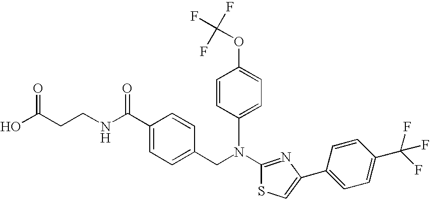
N(C1=NC(C2=CC=C(C(F)(F)F)C=C2)=CS1)(CC1=CC=C(C(NCCC(O)=O)=O)C=C1)C1=CC=C(OC(F)(F)F)C=C1
